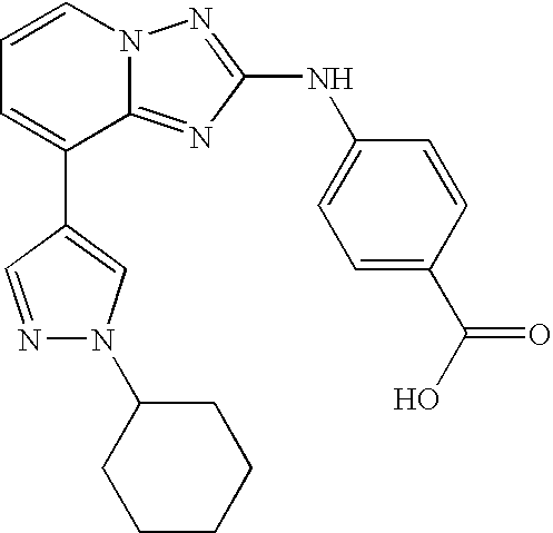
C1=CN2C(=NC(NC3=CC=C(C(O)=O)C=C3)=N2)C(C2=CN(C3CCCCC3)N=C2)=C1
